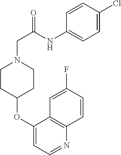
C1CC(OC2=CC=NC3=C2C=C(F)C=C3)CCN1CC(NC1=CC=C(Cl)C=C1)=O
